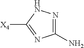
C1(N)=NNC([X4])=N1
